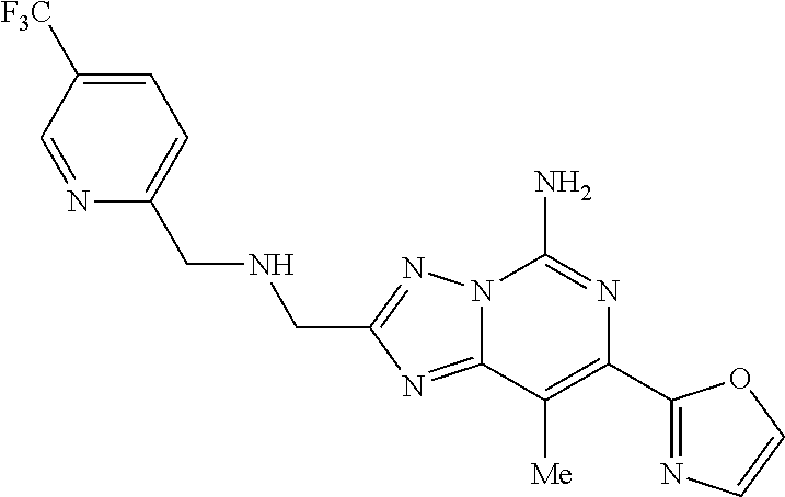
C12=NC(CNCC3=CC=C([F3C])C=N3)=NN1C(N)=NC(C1=NC=CO1)=C2[Me]
